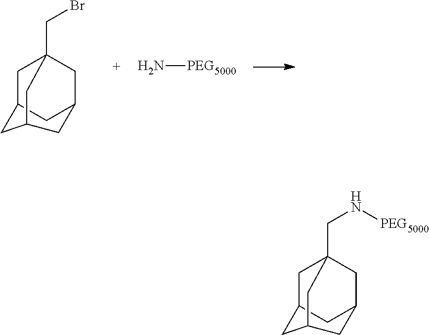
C1C2CC3CC1(CBr)CC(C3)C2.N[PEG5000].C1C2CC3CC1(CN[PEG5000])CC(C3)C2
